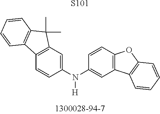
[S101].C1(N(C2=CC3=C(C=C2)OC2=C3C=CC=C2)[H])=CC2=C(C=C1)C1=C(C2(C)C)C=CC=C1
